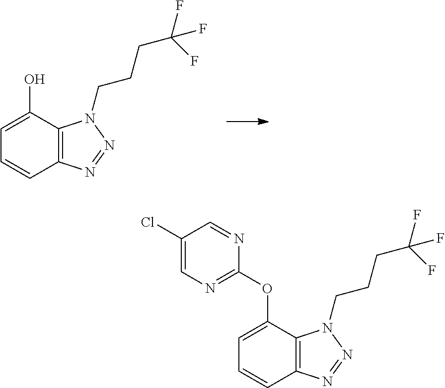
C12=C(C(O)=CC=C1)N(CCCC(F)(F)F)N=N2.C12=C(C(OC3=NC=C(Cl)C=N3)=CC=C1)N(CCCC(F)(F)F)N=N2
